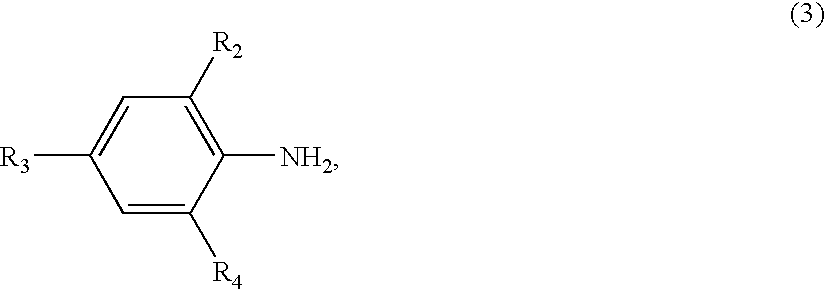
C1([R2])=C([NH2])C([R4])=CC([R3])=C1
